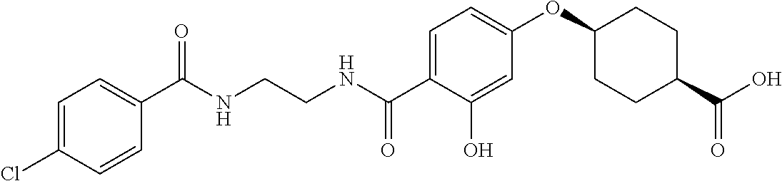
C1=C(Cl)C=CC(C(NCCNC(C2=CC=C(OC3CCC(C(O)=O)CC3)C=C2O)=O)=O)=C1
